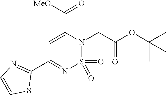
O=S1(=O)N(CC(OC(C)(C)C)=O)C(C(=O)[MeO])=CC(C2=NC=CS2)=N1
